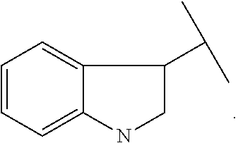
C1=C2C(=CC=C1)C(C(C)C)CN2
